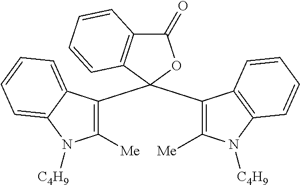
C1(=O)C2=C(C(C3=C([Me])N([C4H9])C4=CC=CC=C34)(C3=C([Me])N([C4H9])C4=C3C=CC=C4)O1)C=CC=C2
